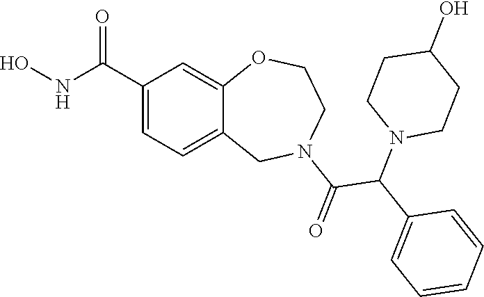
C1(C(NO)=O)=CC=C2C(=C1)OCCN(C(=O)C(C1=CC=CC=C1)N1CCC(O)CC1)C2
